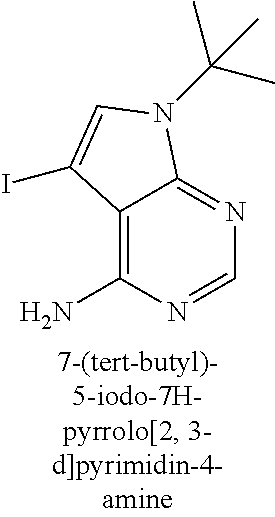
C12=C(N)N=CN=C1N(C(C)(C)C)C=C2I
